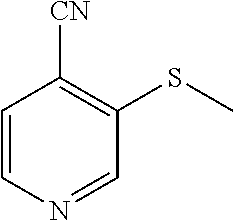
C1=CN=CC(SC)=C1[CN]
